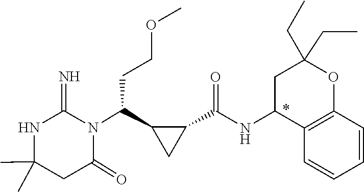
CC1(C)NC(=N)N(C(C2C(C(=O)NC3C4=C(OC(CC)(CC)C3)C=CC=C4)C2)CCOC)C(=O)C1
